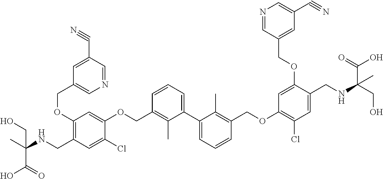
C1(OCC2=CN=CC(C#N)=C2)=C(CNC(C)(C(=O)O)CO)C=C(Cl)C(OCC2=C(C)C(C3=CC=CC(COC4=C(Cl)C=C(CNC(CO)(C(O)=O)C)C(OCC5=CC(C#N)=CN=C5)=C4)=C3C)=CC=C2)=C1
